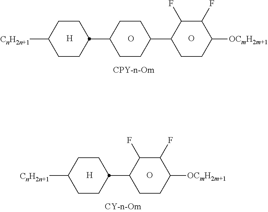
[H].C1([CnH2n+1])CCC(C2CCC([OCmH2m+1])C(F)C2F)CC1.O.C1CC(C2CCC(C3CCC([OCmH2m+1])C(F)C3F)CC2)CCC1[CnH2n+1].[H].O.O
